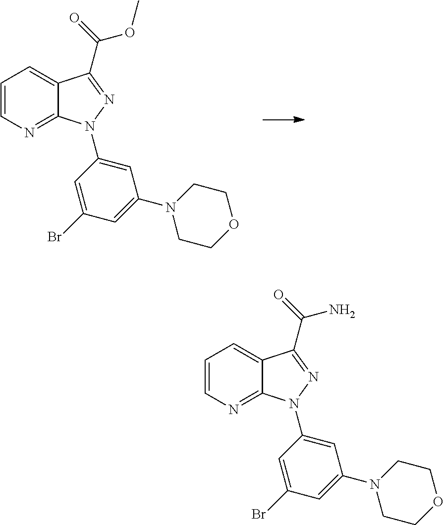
C1=CN=C2C(=C1)C(C(OC)=O)=NN2C1=CC(N2CCOCC2)=CC(Br)=C1.C1=CN=C2C(=C1)C(C(N)=O)=NN2C1=CC(N2CCOCC2)=CC(Br)=C1
